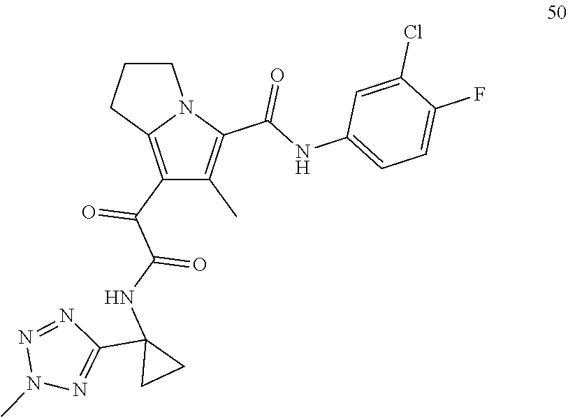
C1(C(C(NC2(C3=NN(C)N=N3)CC2)=O)=O)=C2N(C(C(=O)NC3=CC=C(F)C(Cl)=C3)=C1C)CCC2
